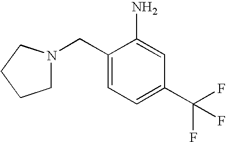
C1(CN2CCCC2)=CC=C(C(F)(F)F)C=C1N
